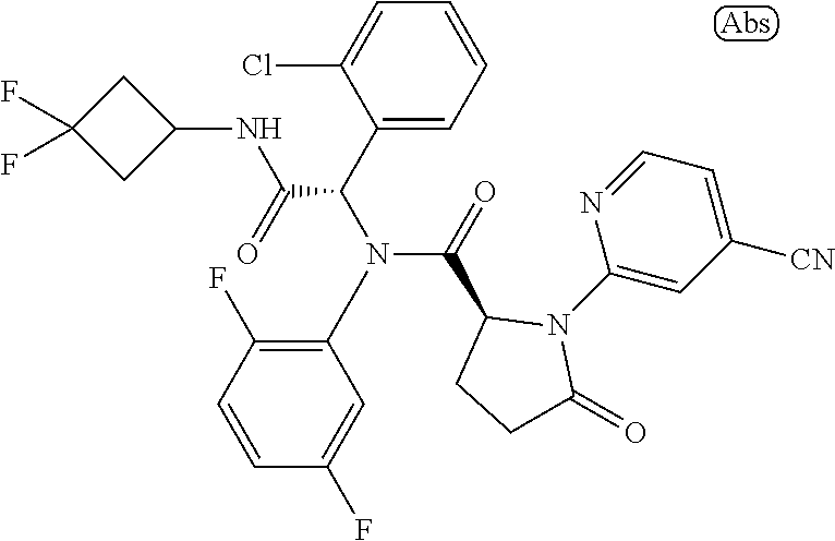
O=C(NC1CC(F)(F)C1)C(C1=CC=CC=C1Cl)N(C1=C(F)C=CC(F)=C1)C(=O)C1CCC(=O)N1C1=CC([CN])=CC=N1
